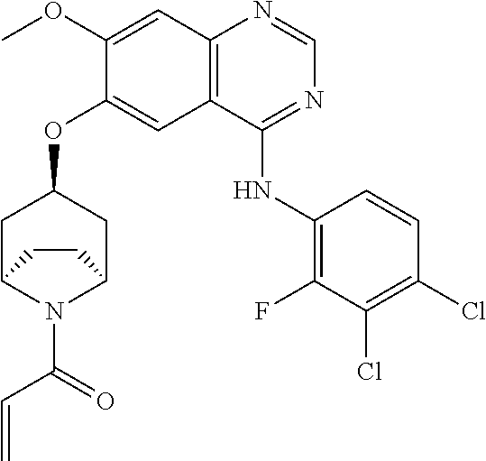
C(=O)(C=C)N1C2CC(OC3=CC4=C(N=CN=C4NC4=C(F)C(Cl)=C(Cl)C=C4)C=C3OC)CC1CC2
